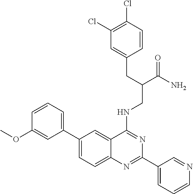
C1(C2=CC=CC(OC)=C2)=CC=C2C(=C1)C(NCC(CC1=CC(Cl)=C(Cl)C=C1)C(=O)N)=NC(C1=CC=CN=C1)=N2
